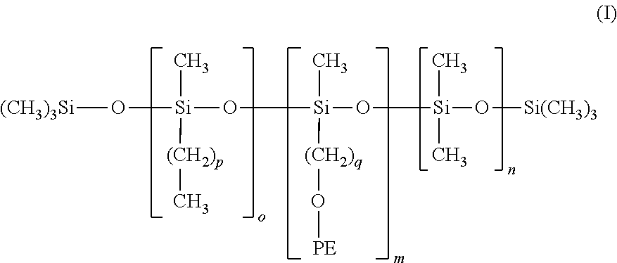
[(CH3)3Si]O[Si](C)([(CH2)p]C)O[Si](C)([(CH2)q]O[PE])O[Si](C)(C)O[Si(CH3)3]
